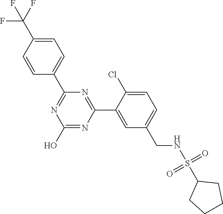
OC1=NC(C2=CC(CNS(C3CCCC3)(=O)=O)=CC=C2Cl)=NC(C2=CC=C(C(F)(F)F)C=C2)=N1
